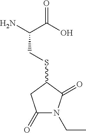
S(CC(C(O)=O)N)C1CC(=O)N(CC)C1=O
